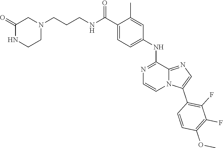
C1(C)=CC(NC2=NC=CN3C2=NC=C3C2=C(F)C(F)=C(OC)C=C2)=CC=C1C(NCCCN1CC(=O)NCC1)=O
